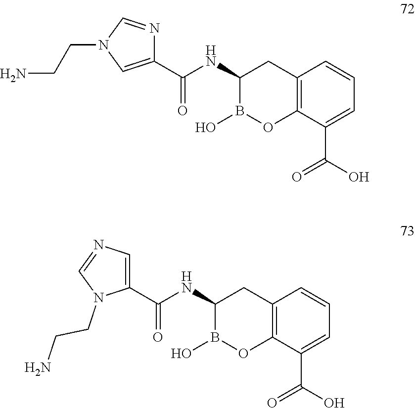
C12=C(C(C(O)=O)=CC=C1)OB(O)C(NC(=O)C1=CN(CCN)C=N1)C2.C12=C(C(C(O)=O)=CC=C1)OB(O)C(NC(=O)C1=CN=CN1CCN)C2
